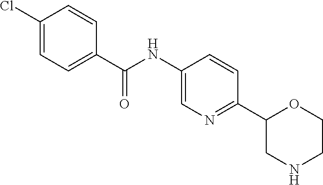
C(C1=CC=C(Cl)C=C1)(NC1=CN=C(C2CNCCO2)C=C1)=O
